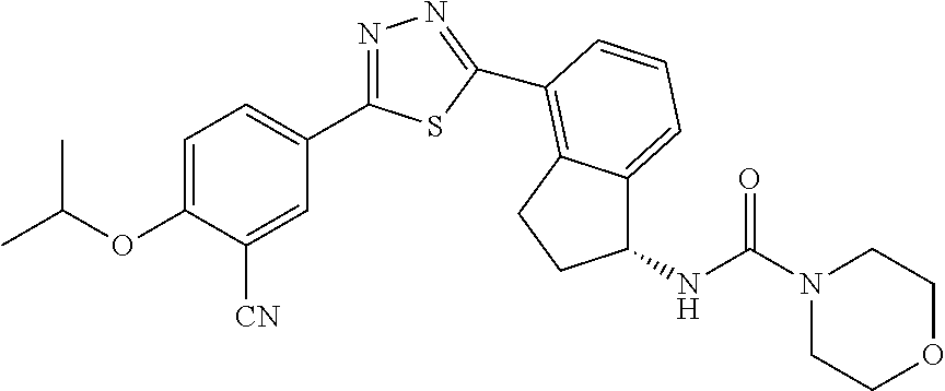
N1=C(C2=CC=C(OC(C)C)C([CN])=C2)SC(C2=C3C(=CC=C2)C(NC(=O)N2CCOCC2)CC3)=N1
